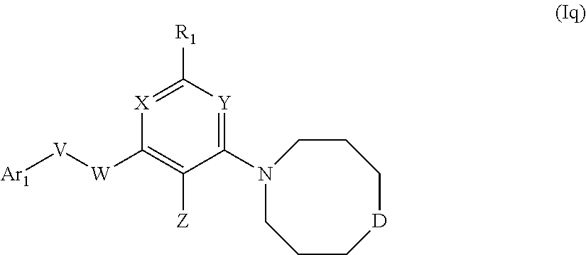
N1(C2=[Y]C([R1])=[X]C([W][V][Ar1])=C2[Z])CCC[D]CCC1
